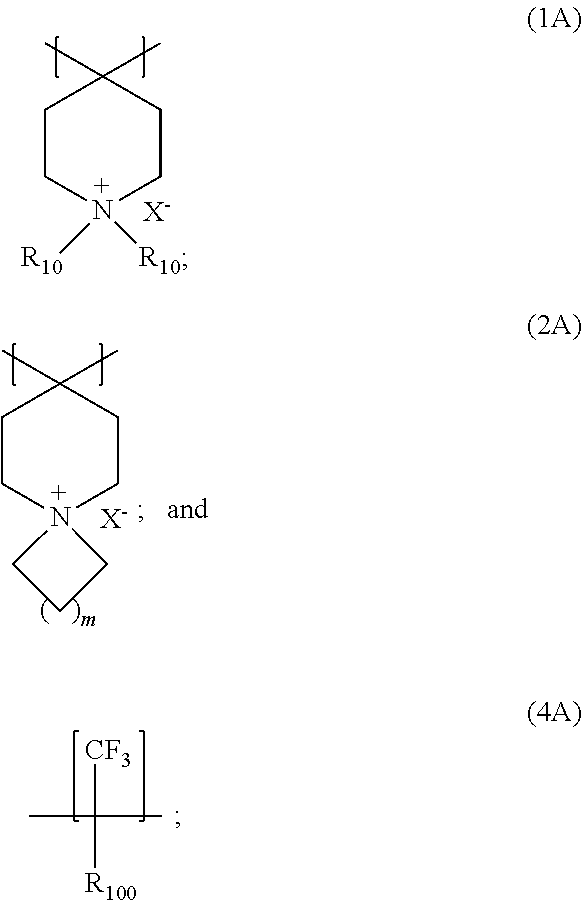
C1CN([R10])([R10])CCC1(C)C.[X-].C1CN2(CCC1(C)C)CCC2.[X-].[CF3]C([R100])(C)C
